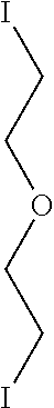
C(COCCI)I
